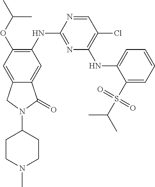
C1=NC(NC2=C(OC(C)C)C=C3C(=C2)C(=O)N(C2CCN(C)CC2)C3)=NC(NC2=CC=CC=C2S(C(C)C)(=O)=O)=C1Cl
